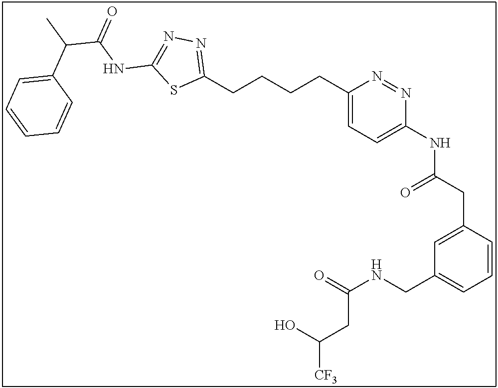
C1(CCCCC2=NN=C(NC(=O)C(C)C3=CC=CC=C3)S2)=CC=C(NC(CC2=CC(CNC(=O)CC([CF3])O)=CC=C2)=O)N=N1
